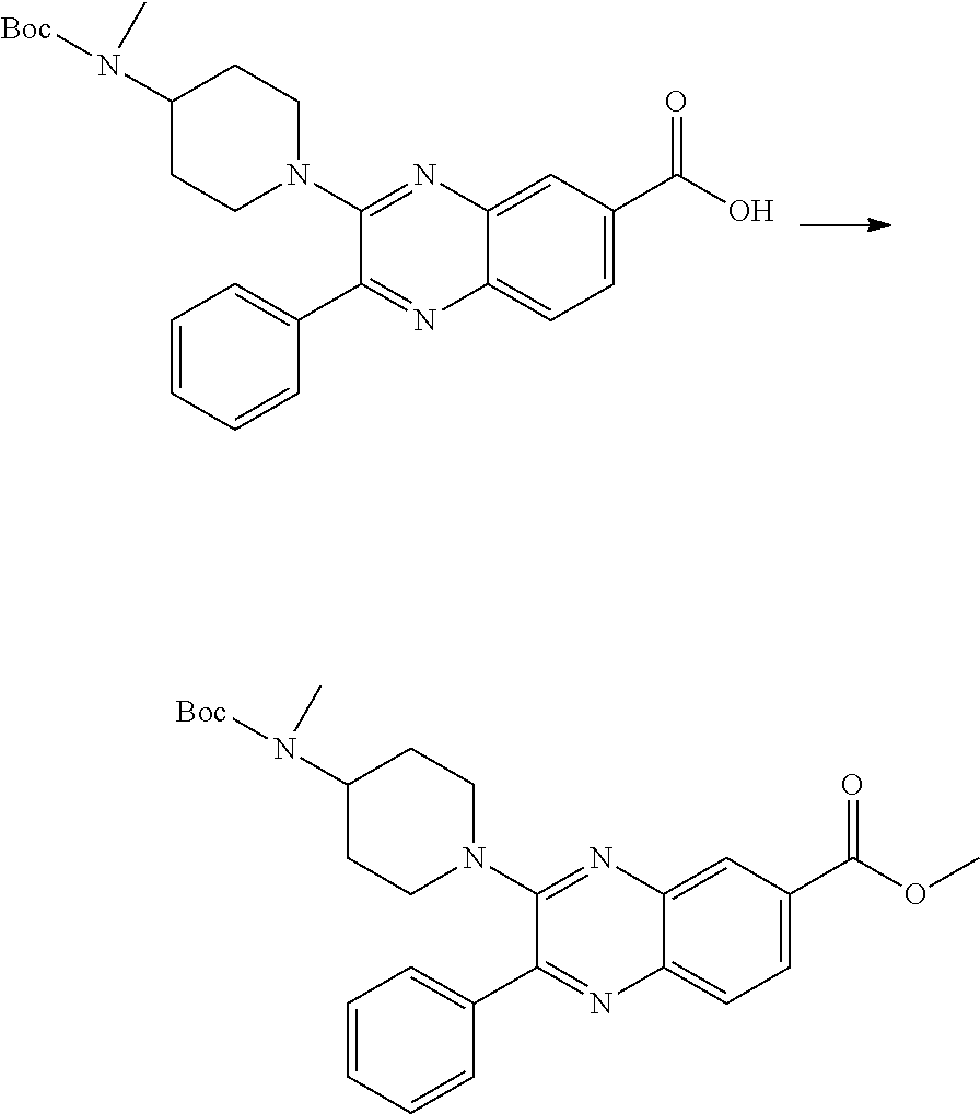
C12=CC(C(O)=O)=CC=C1N=C(C1=CC=CC=C1)C(N1CCC(N([Boc])C)CC1)=N2.C12=CC(C(OC)=O)=CC=C1N=C(C1=CC=CC=C1)C(N1CCC(N([Boc])C)CC1)=N2
